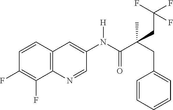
C12=C(C=CC(F)=C1F)C=C(N(C(C(CC1=CC=CC=C1)(C)CC(F)(F)F)=O)[H])C=N2
